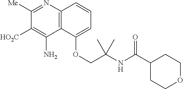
C12=C(N=C([Me])C([HO2C])=C1N)C=CC=C2OCC(NC(C1CCOCC1)=O)(C)C
